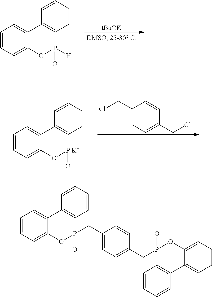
C1=CC=C2C(=C1)C1=C(P([H])(=O)O2)C=CC=C1.[tBuOK].C1=CC=C2C(=C1)C1=C([P-K+](=O)O2)C=CC=C1.C(Cl)C1=CC=C(CCl)C=C1.C1=CC=C2C(=C1)C1=C(P(=O)(CC3=CC=C(CP4(=O)OC5=CC=CC=C5C5=C4C=CC=C5)C=C3)O2)C=CC=C1
